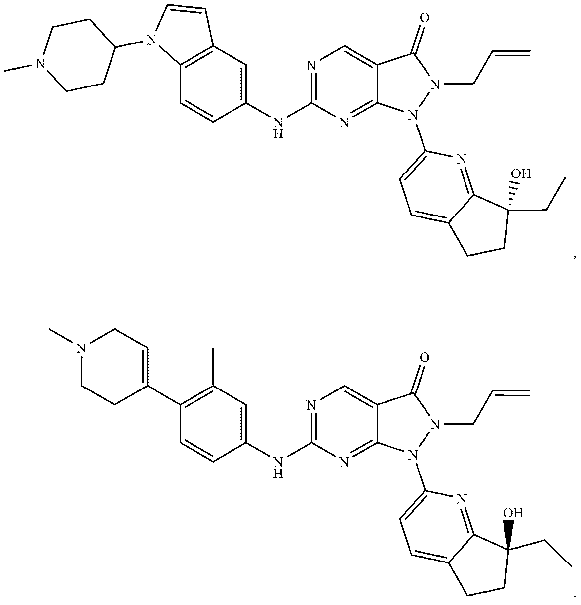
C12=C(C=C(NC3=NC=C4C(=N3)N(C3=CC=C5C(=N3)C(CC)(O)CC5)N(CC=C)C4=O)C=C1)C=CN2C1CCN(C)CC1.C1(C2=CCN(C)CC2)=C(C)C=C(NC2=NC=C3C(=N2)N(C2=CC=C4C(=N2)C(O)(CC)CC4)N(CC=C)C3=O)C=C1
